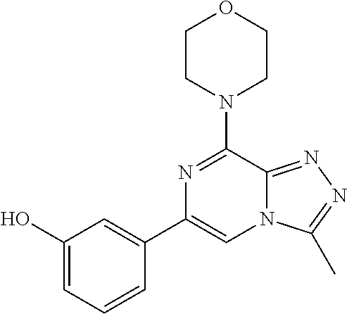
N12C(=NN=C1C)C(N1CCOCC1)=NC(C1=CC(O)=CC=C1)=C2
